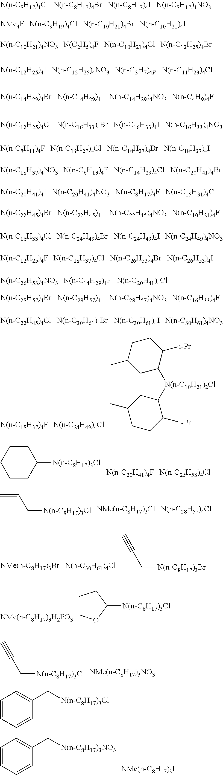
[N(C2H5)4F].[N(n-C3H7)4F].[N(n-C4H9)4F].[N(n-C5H11)4F].[N(n-C13H27)4Cl].[N(n-C18H37)4Br].[N(n-C18H37)4I].C1([N(n-C10H21)2Cl]C2CC(C)CCC2[i-Pr])C([i-Pr])CCC(C)C1.C1CCCCC1[N(n-C8H17)3Cl].C(=C)C[N(n-C8H17)3Cl].C([N(n-C8H17)3Br])C#C.C1COC([N(n-C8H17)3Cl])C1.C([N(n-C8H17)3Cl])C#C.C1=CC=CC(C[N(n-C8H17)3NO3])=C1.C1=CC=CC(C[N(n-C8H17)3Cl])=C1
